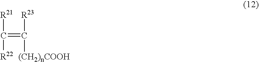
[R21]C(=C([R23])[(CH2)nCOOH])[R22]
